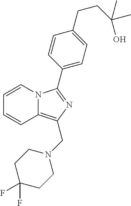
N12C(=C(CN3CCC(F)(F)CC3)N=C1C1=CC=C(CCC(C)(O)C)C=C1)C=CC=C2
